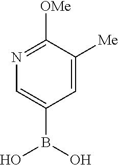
N1=C([OMe])C([Me])=CC(B(O)O)=C1
